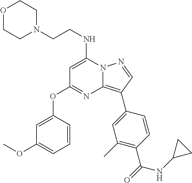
C(N1CCOCC1)CNC1=CC(OC2=CC(OC)=CC=C2)=NC2=C(C3=CC(C)=C(C(=O)NC4CC4)C=C3)C=NN12
